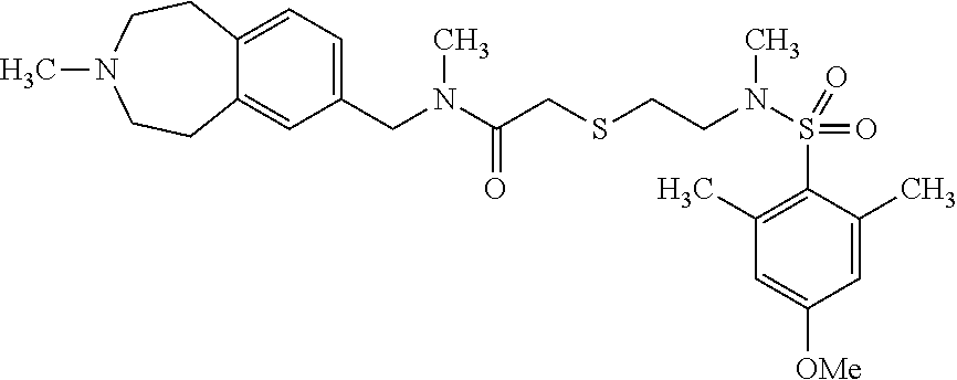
C12=CC=C(CN(C(CSCCN(S(C3=C(C)C=C([OMe])C=C3C)(=O)=O)C)=O)C)C=C1CCN(C)CC2
